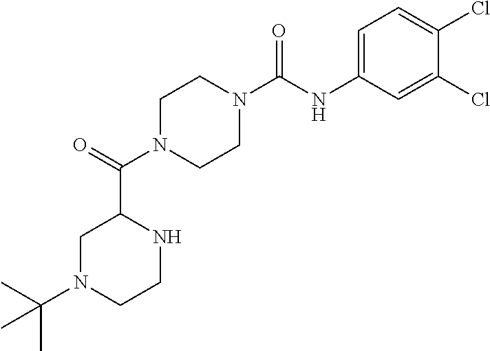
C1N(C(C2CN(C(C)(C)C)CCN2)=O)CCN(C(NC2=CC=C(Cl)C(Cl)=C2)=O)C1
